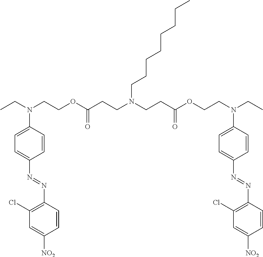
C1(Cl)=C(N=NC2=CC=C(N(CC)CCOC(CCN(CCC(OCCN(CC)C3=CC=C(N=NC4=C(Cl)C=C([NO2])C=C4)C=C3)=O)CCCCCCCC)=O)C=C2)C=CC([NO2])=C1
